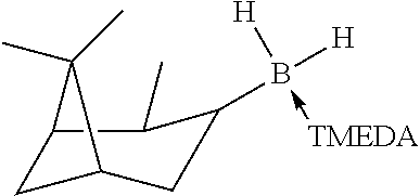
C12CC(C1(C)C)CC(B([H])([H])-[TMEDA])C2C
